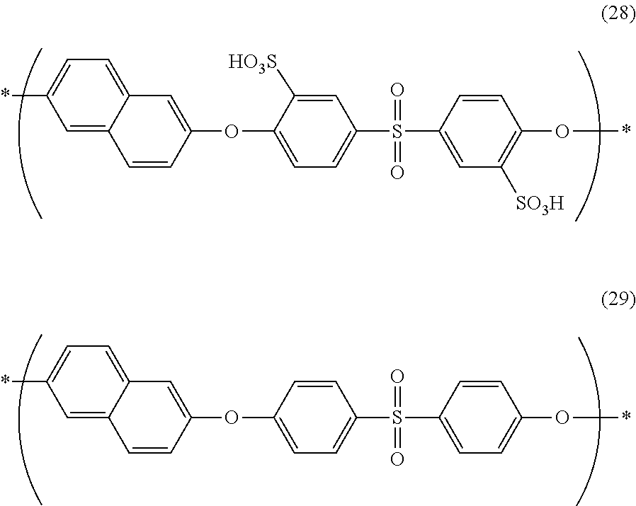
*C1=CC=C2C(=C1)C=CC(OC1=CC=C(S(C3=CC([SO3H])=C(O*)C=C3)(=O)=O)C=C1[HO3S])=C2.*C1=CC=C2C(=C1)C=CC(OC1=CC=C(S(C3=CC=C(O*)C=C3)(=O)=O)C=C1)=C2
